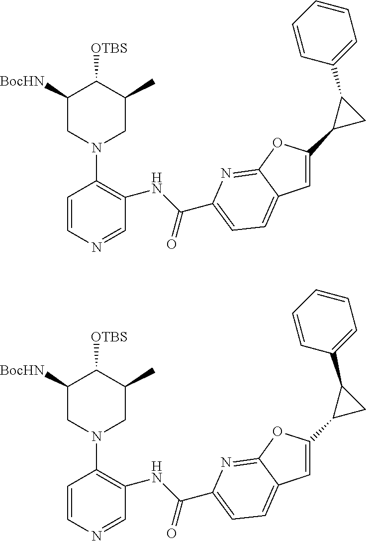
C1=CN=CC(NC(C2=CC=C3C(=N2)OC(C2CC2C2=CC=CC=C2)=C3)=O)=C1N1CC(C)C([OTBS])C([BocHN])C1.C1=CN=CC(NC(C2=CC=C3C(=N2)OC(C2CC2C2=CC=CC=C2)=C3)=O)=C1N1CC(C)C([OTBS])C([BocHN])C1
